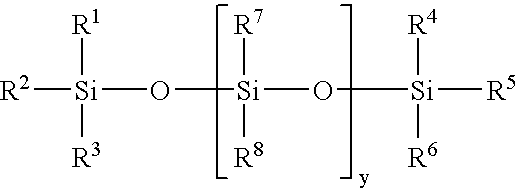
[Si](O[Si]([R5])([R4])[R6])([R7])([R8])O[Si]([R1])([R3])[R2]
